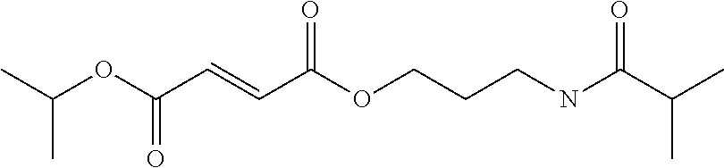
C(OC(C=CC(OCCCNC(C(C)C)=O)=O)=O)(C)C
